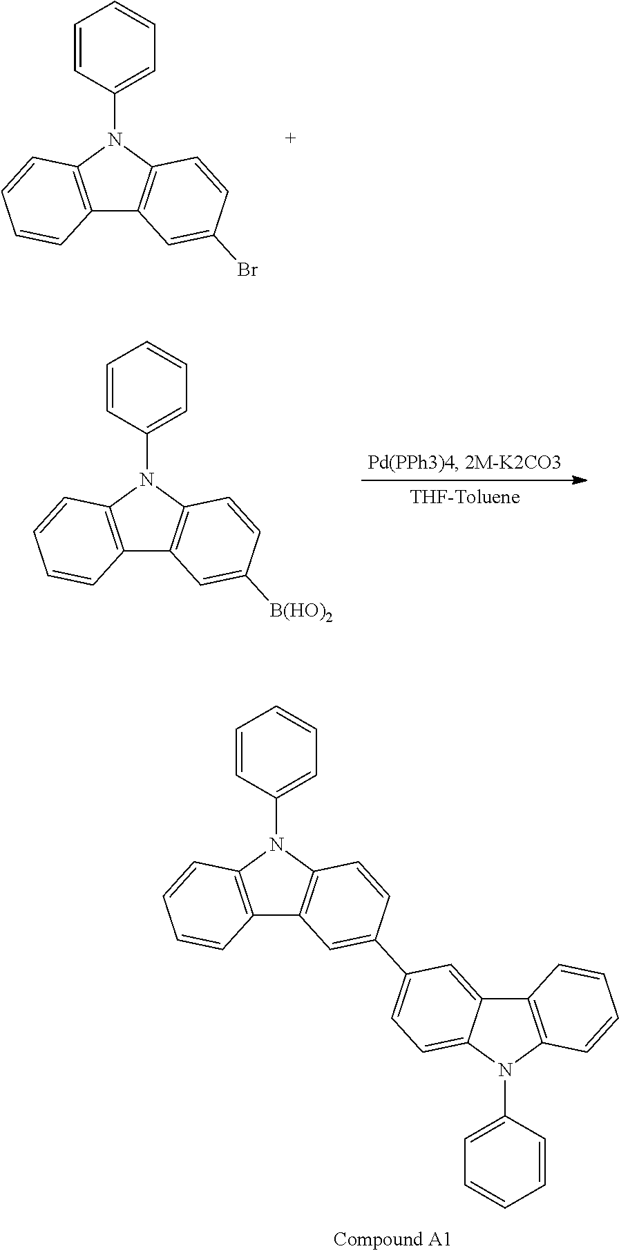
C12=C(N(C3=CC=CC=C3)C3=C1C=C(Br)C=C3)C=CC=C2.C12=C(N(C3=CC=CC=C3)C3=C1C=C([B(HO)2])C=C3)C=CC=C2.C12=C(N(C3=CC=CC=C3)C3=C1C=C(C1=CC=C4C(=C1)C1=C(N4C4=CC=CC=C4)C=CC=C1)C=C3)C=CC=C2
